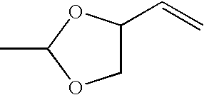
CC1OCC(C=C)O1
